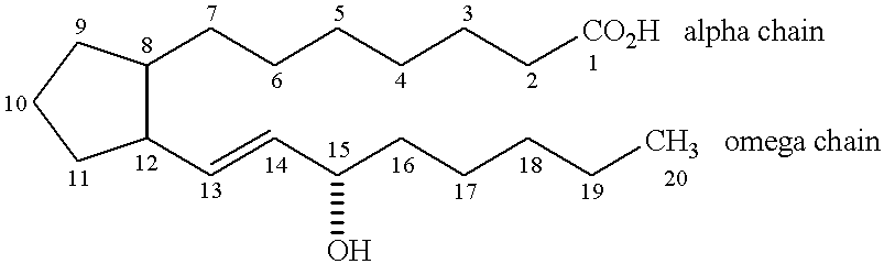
C1(C=CC(CCCC[CH3   omega chain])O)C(CCCCCC[CO2H   alpha chain])CCC1
